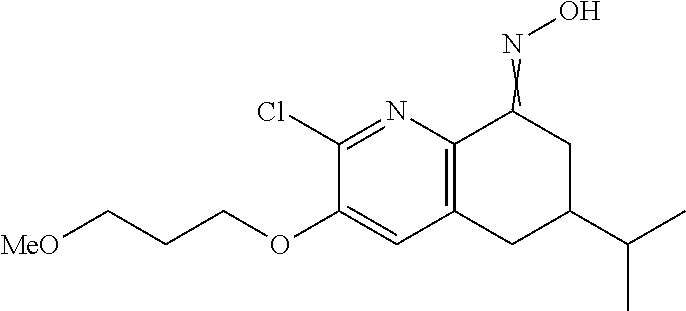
C1(Cl)=NC2=C(C=C1OCCC[MeO])CC(C(C)C)CC2=NO
